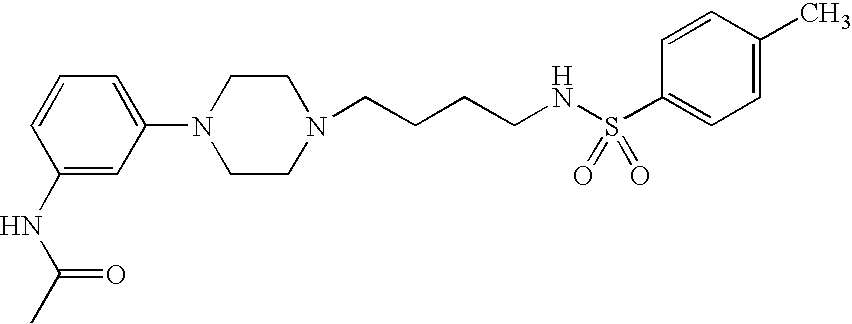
C(CCCNS(C1=CC=C(C)C=C1)(=O)=O)N1CCN(C2=CC=CC(NC(=O)C)=C2)CC1
